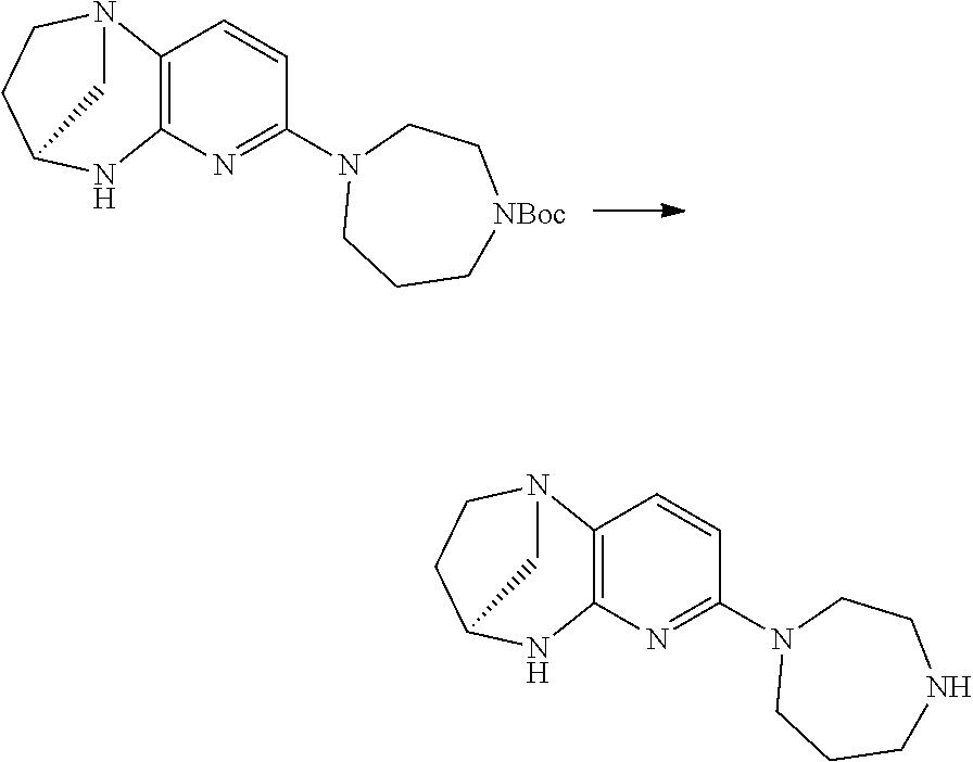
C12=C(N=C(N3CCC[NBoc]CC3)C=C1)NC1CCN2C1.C12=C(N=C(N3CCCNCC3)C=C1)NC1CCN2C1
